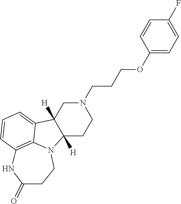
N1(CCCOC2=CC=C(F)C=C2)CC2([H])C([H])(CC1)N1C3=C(C=CC=C23)NC(=O)CC1
